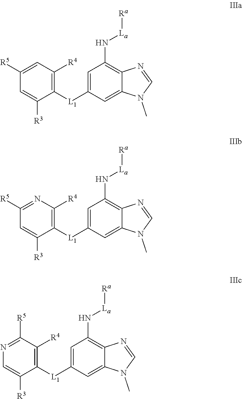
C1([R3])=CC([R5])=CC([R4])=C1[L1]C1=CC(N[La][Ra])=C2C(=C1)N(C)C=N2.C1([R3])=CC([R5])=NC([R4])=C1[L1]C1=CC(N[La][Ra])=C2C(=C1)N(C)C=N2.C1([R3])=CN=C([R5])C([R4])=C1[L1]C1=CC(N[La][Ra])=C2C(=C1)N(C)C=N2
